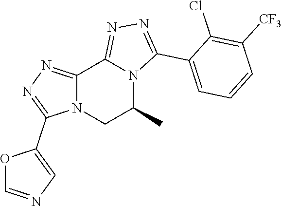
C12=NN=C(C3=CN=CO3)N1CC(C)N1C2=NN=C1C1=CC=CC([CF3])=C1Cl
